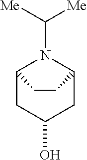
C1C2N(C([Me])[Me])C(CC1O)CC2
